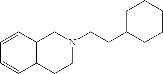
C1(CCN2CC3=C(C=CC=C3)CC2)CCCCC1
